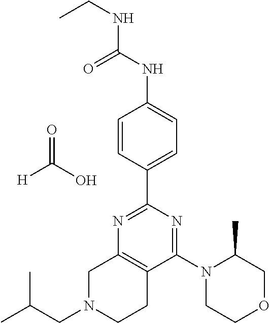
N1=C(C2=CC=C(NC(NCC)=O)C=C2)N=C(N2CCOCC2C)C2=C1CN(CC(C)C)CC2.O=C(O)[H]
